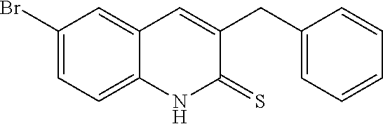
C1(Br)=CC=C2C(=C1)C=C(CC1=CC=CC=C1)C(=S)N2
